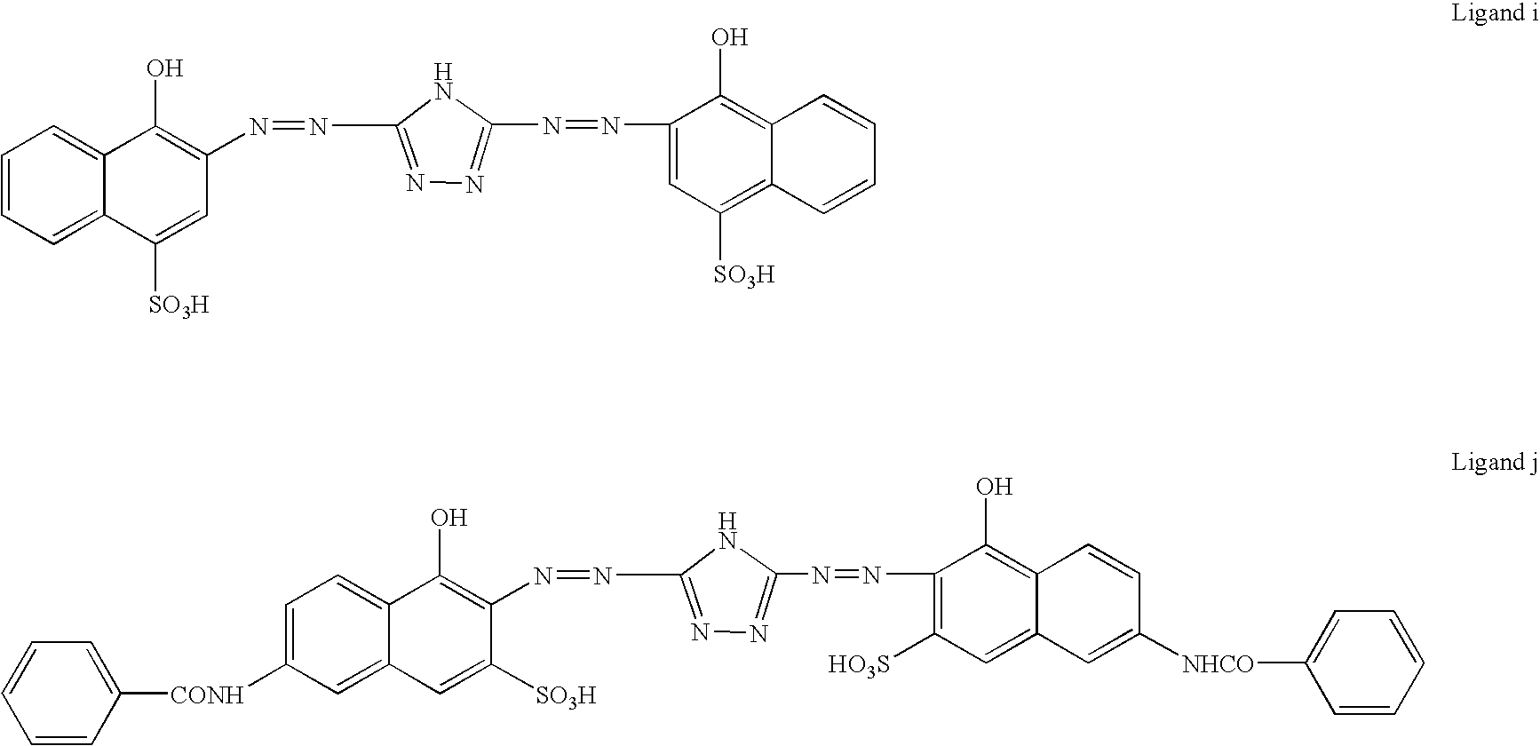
C1(N=NC2=NN=C(N=NC3=CC([SO3H])=C4C(=C3O)C=CC=C4)N2)=C(O)C2=CC=CC=C2C([SO3H])=C1.C1(N=NC2=NN=C(N=NC3=C([HO3S])C=C4C(=C3O)C=CC([NHCO]C3=CC=CC=C3)=C4)N2)=C(O)C2=CC=C([CONH]C3=CC=CC=C3)C=C2C=C1[SO3H]
